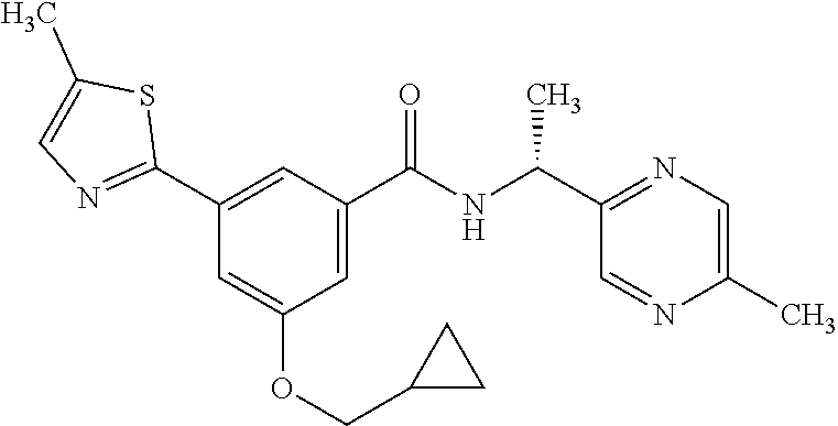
C1(C2=NC=C(C)S2)=CC(C(NC(C2=NC=C(C)N=C2)C)=O)=CC(OCC2CC2)=C1
